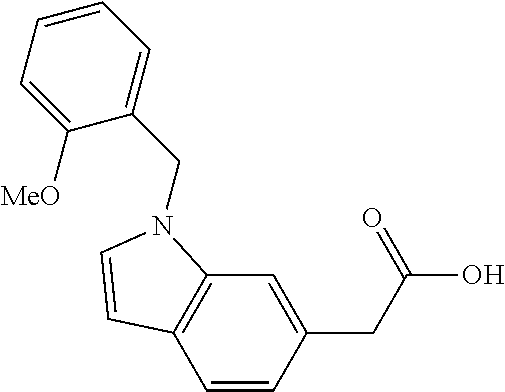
C1=CC(CC(O)=O)=CC2=C1C=CN2CC1=CC=CC=C1[MeO]
